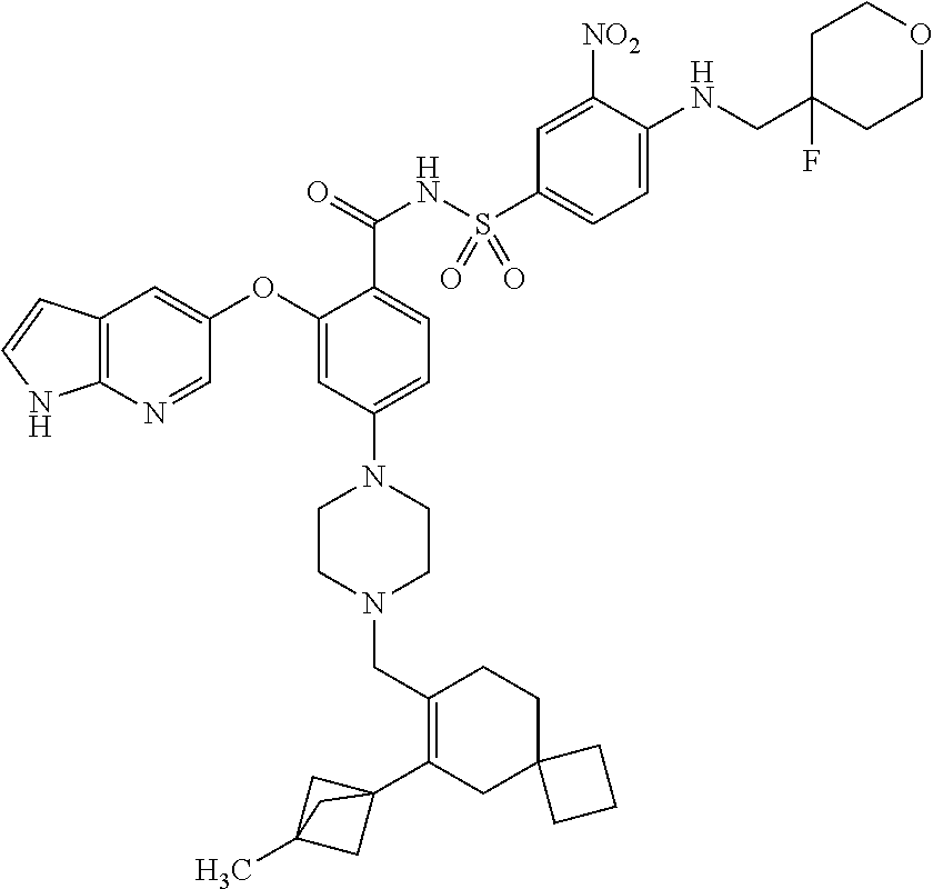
C1(OC2=CC3=C(N=C2)NC=C3)=CC(N2CCN(CC3=C(C45CC(C)(C4)C5)CC4(CC3)CCC4)CC2)=CC=C1C(=O)NS(C1=CC=C(NCC2(F)CCOCC2)C([NO2])=C1)(=O)=O
